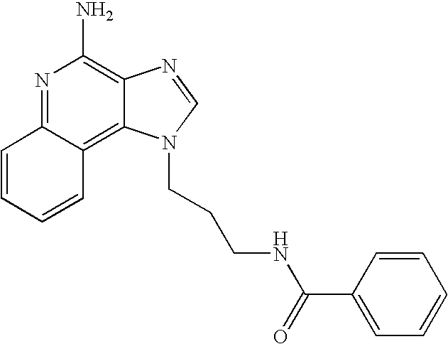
N1=C2C(=C3C(=C1N)N=CN3CCCNC(C1=CC=CC=C1)=O)C=CC=C2
